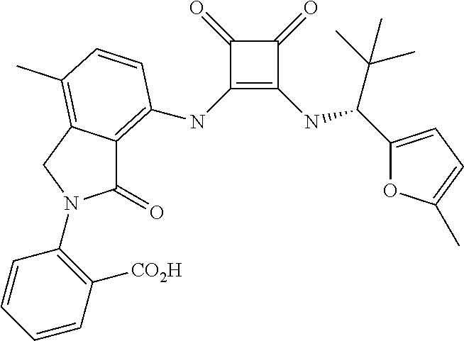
C1(NC2=C3C(=O)N(C4=C([CO2H])C=CC=C4)CC3=C(C)C=C2)=C(NC(C2=CC=C(C)O2)C(C)(C)C)C(=O)C1=O
